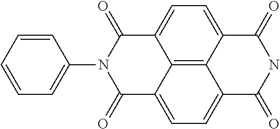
N1(C2=CC=CC=C2)C(=O)C2=CC=C3C4=C2C(=CC=C4C(=O)NC3=O)C1=O
